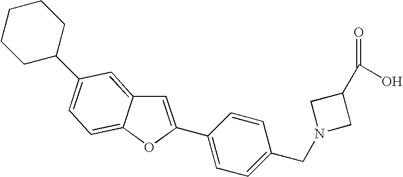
C1=C(C2=CC=C(CN3CC(C(=O)O)C3)C=C2)OC2=CC=C(C3CCCCC3)C=C12
